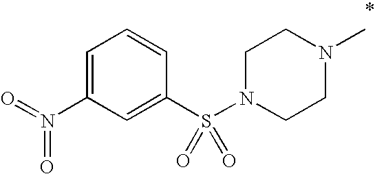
C1=C(N(=O)=O)C=C(S(N2CCN(C)CC2)(=O)=O)C=C1
